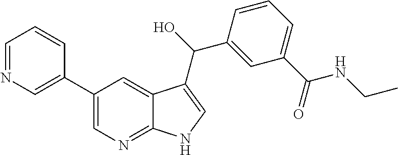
C1(C2=CN=CC=C2)=CN=C2C(=C1)C(C(O)C1=CC(C(=O)NCC)=CC=C1)=CN2
